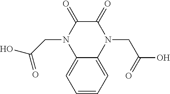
C1=CC=C2C(=C1)N(CC(=O)O)C(=O)C(=O)N2CC(=O)O
